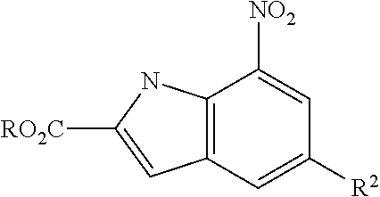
C12=C(C=C([R2])C=C1[NO2])C=C([RO2C])N2
